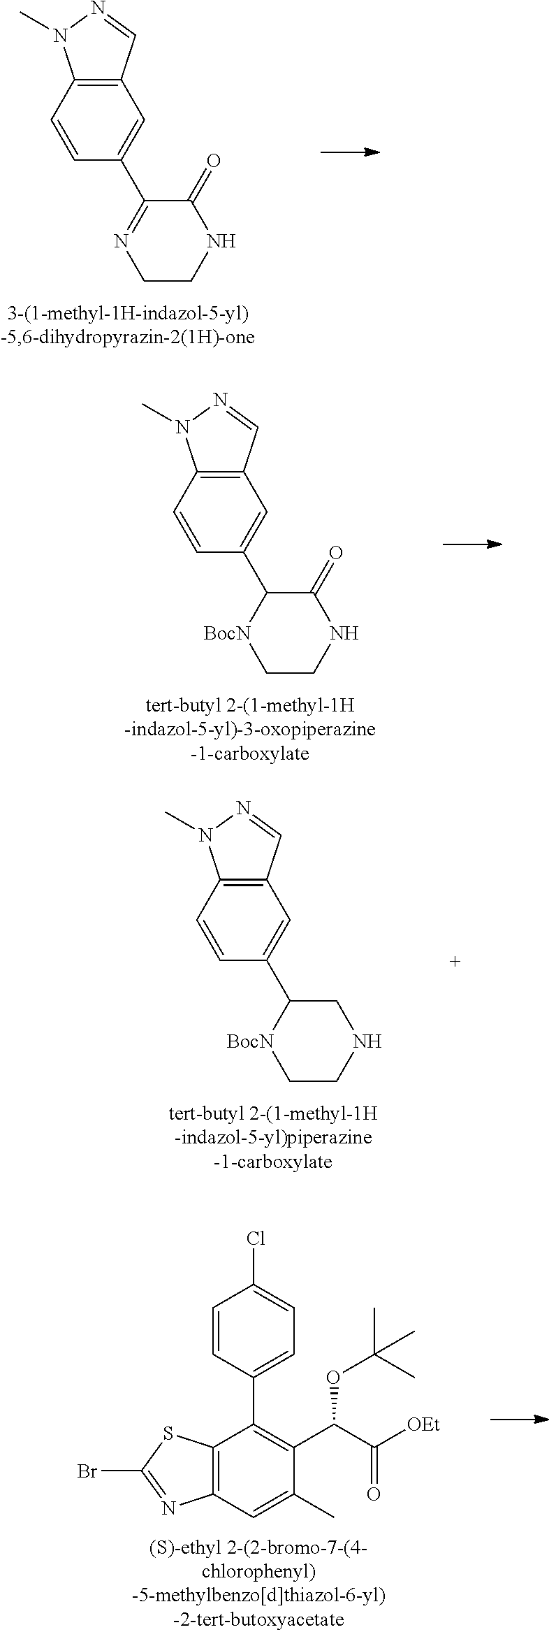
C1=CC2=C(C=C1C1=NCCNC1=O)C=NN2C.C1=CC2=C(C=C1C1[BocN]CCNC1=O)C=NN2C.C1=CC2=C(C=C1C1[BocN]CCNC1)C=NN2C.C12=C(C=C(C)C(C(C(=O)[OEt])OC(C)(C)C)=C1C1=CC=C(Cl)C=C1)N=C(Br)S2
